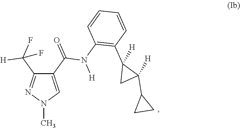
C1(C(=O)N(C2=C(C3([H])CC3(C3CC3)[H])C=CC=C2)[H])=CN(C)N=C1C(F)([H])F
